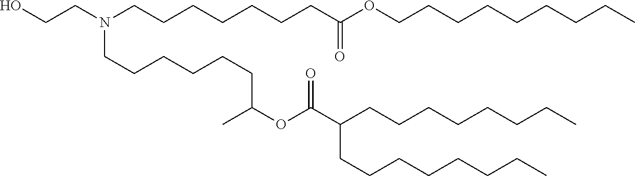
C(CCC)CCCCC(C(OC(CCCCCCN(CCCCCCCC(=O)OCCCCCCCCC)CCO)C)=O)CCCCCCCC
